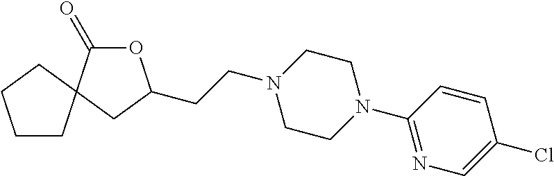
O1C(=O)C2(CC1CCN1CCN(C3=NC=C(Cl)C=C3)CC1)CCCC2
